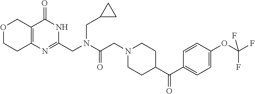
O1CCC2=C(C1)C(=O)NC(CN(C(CN1CCC(C(C3=CC=C(OC(F)(F)F)C=C3)=O)CC1)=O)CC1CC1)=N2
